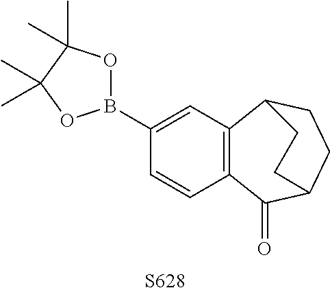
[S628].C1(B2OC(C)(C)C(C)(C)O2)=CC2=C(C=C1)C(=O)C1CCC2CC1
